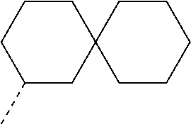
C1CC2(CC(C)C1)CCCCC2
